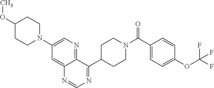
C1(C(=O)N2CCC(C3=NC=NC4=CC(N5CCC(OC)CC5)=CN=C34)CC2)=CC=C(OC(F)(F)F)C=C1
